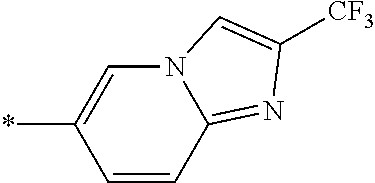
C1(*)=CN2C(=NC([CF3])=C2)C=C1
